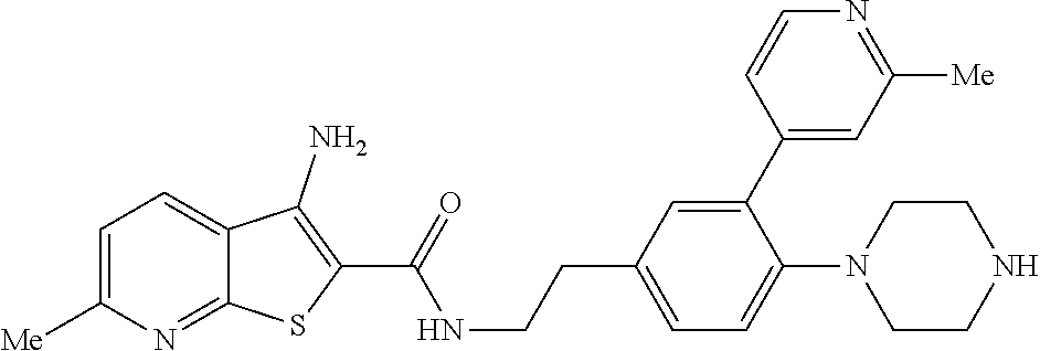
C1=C([Me])N=C2C(=C1)C(N)=C(C(=O)NCCC1=CC=C(N3CCNCC3)C(C3=CC([Me])=NC=C3)=C1)S2
